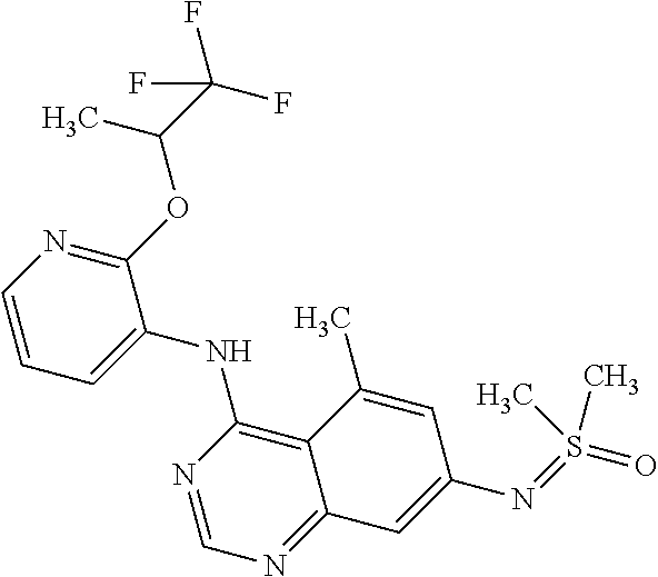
C1=CN=C(OC(C)C(F)(F)F)C(NC2=C3C(=NC=N2)C=C(N=S(=O)(C)C)C=C3C)=C1
